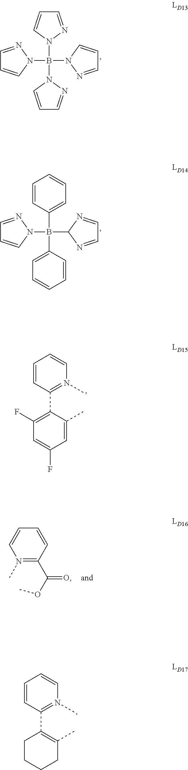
C1=NN(B(N2C=CC=N2)(N2N=CC=C2)N2C=CC=N2)C=C1.C1=NN(B(C2=CC=CC=C2)(C2=CC=CC=C2)C2N=CC=N2)C=C1.C1(C2=C(F)C=C(F)C=C2C)=N(C)C=CC=C1.C1=CC(C(=O)OC)=N(C)C=C1.C1(C2=C(C)CCCC2)=N(C)C=CC=C1
